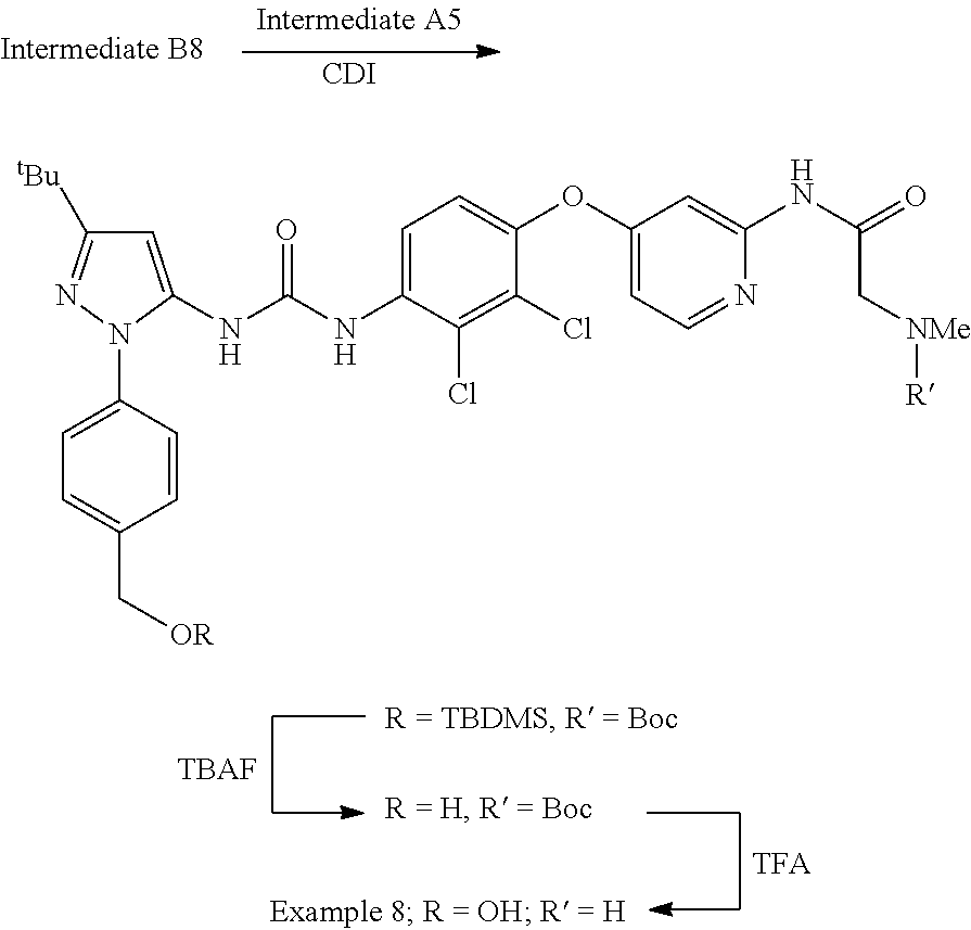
[CDI].[TBAF].C1=C(NC(NC2=CC=C(OC3=CC=NC(NC(=O)C[NMe][R])=C3)C(Cl)=C2Cl)=O)N(C2=CC=C(C[OR])C=C2)N=C1[tBu]
